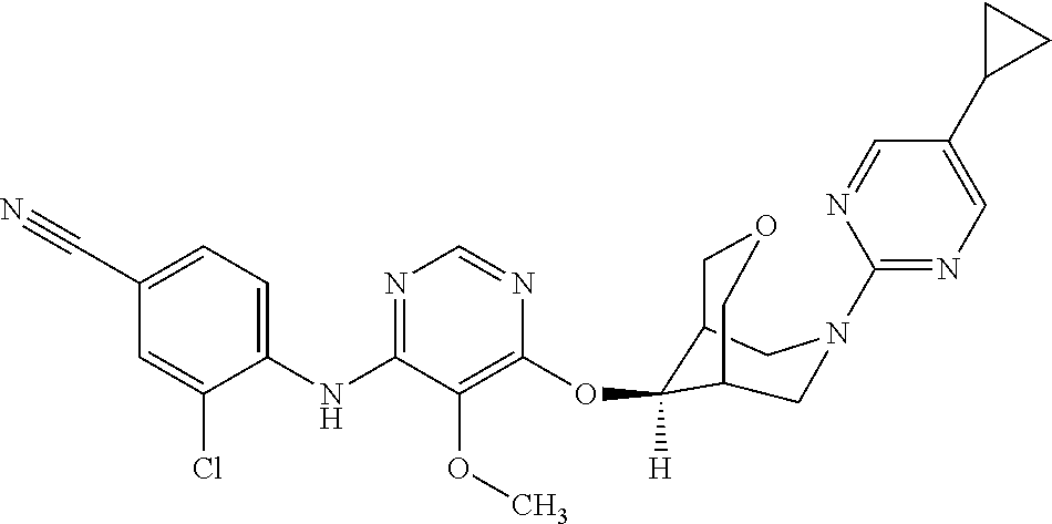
C1(NC2=NC=NC(OC3([H])C4COCC3CN(C3=NC=C(C5CC5)C=N3)C4)=C2OC)=CC=C(C#N)C=C1Cl
